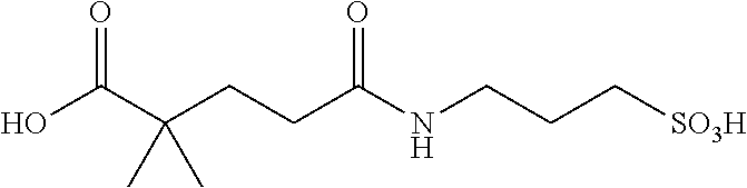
OC(C(CCC(NCCC[SO3H])=O)(C)C)=O
